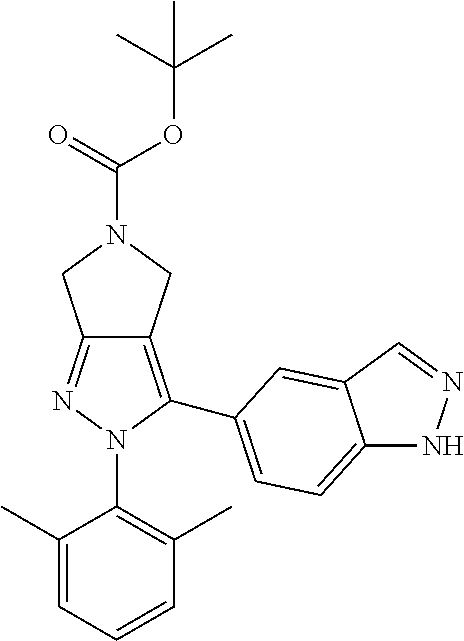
C12=NN(C3=C(C)C=CC=C3C)C(C3=CC=C4NN=CC4=C3)=C1CN(C(OC(C)(C)C)=O)C2
